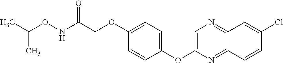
C1(OC2=CN=C3C(=N2)C=CC(Cl)=C3)=CC=C(OCC(NOC(C)C)=O)C=C1
